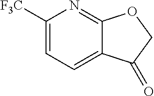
C1([F3C])=CC=C2C(=N1)OCC2=O
